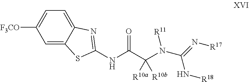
C1=C2C(=CC=C1[F3CO])N=C(NC(C(N([R11])C(=N[R17])N[R18])([R10a])[R10b])=O)S2
